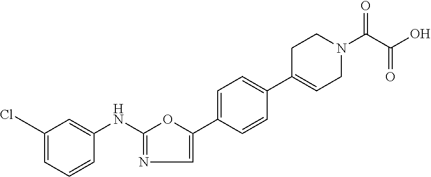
C1(C2=CN=C(NC3=CC(Cl)=CC=C3)O2)=CC=C(C2=CCN(C(C(O)=O)=O)CC2)C=C1
